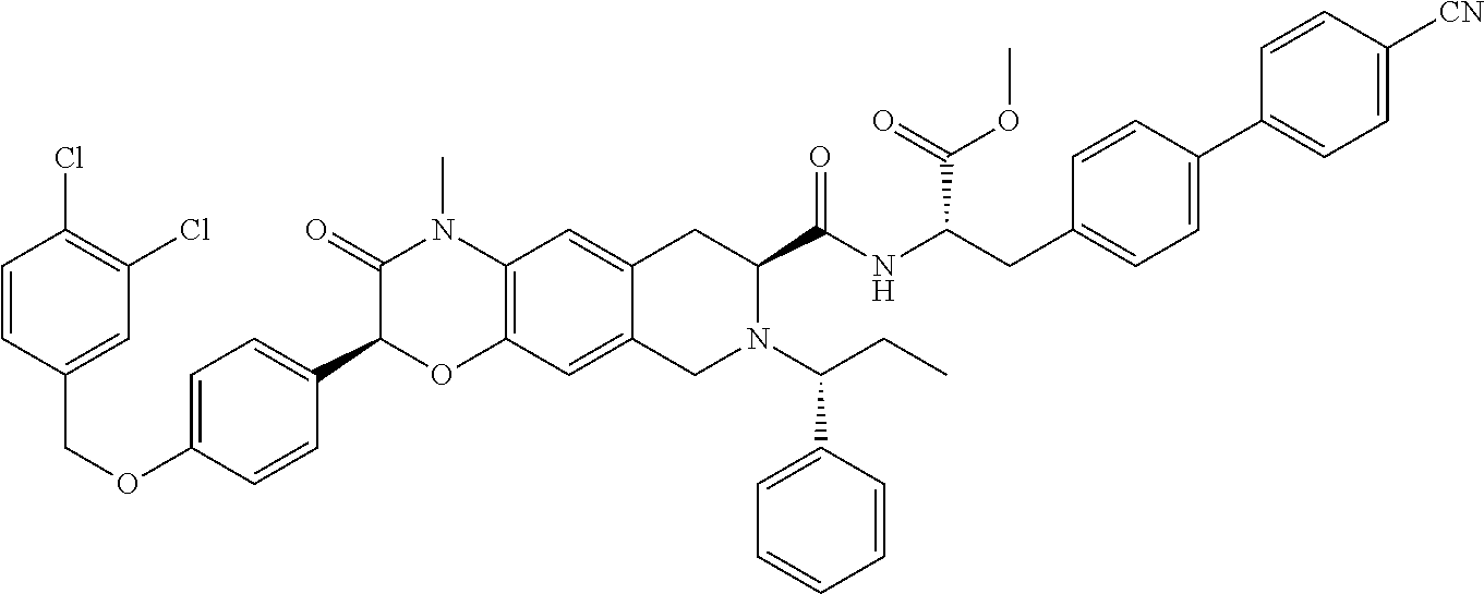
C1=CC(COC2=CC=C(C3OC4=C(N(C)C3=O)C=C3C(=C4)CN(C(CC)C4=CC=CC=C4)C(C(NC(CC4=CC=C(C5=CC=C([CN])C=C5)C=C4)C(=O)OC)=O)C3)C=C2)=CC(Cl)=C1Cl
